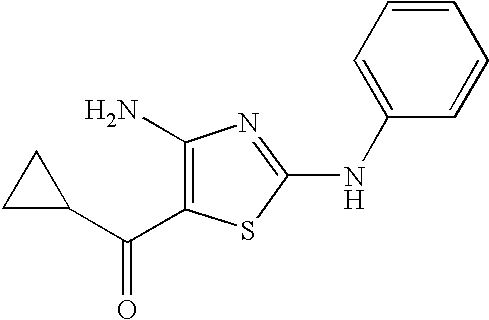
C1(C(=O)C2=C(N)N=C(NC3=CC=CC=C3)S2)CC1
